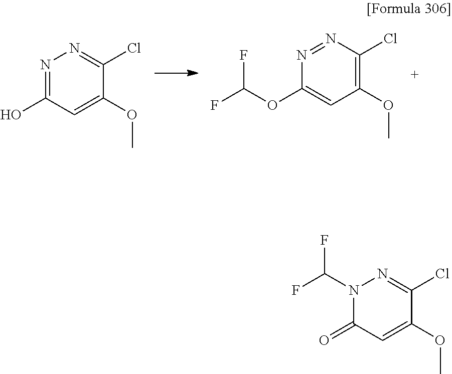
N1(C(F)F)C(=O)C=C(OC)C(Cl)=N1.N1=C(O)C=C(OC)C(Cl)=N1.N1=NC(Cl)=C(OC)C=C1OC(F)F
